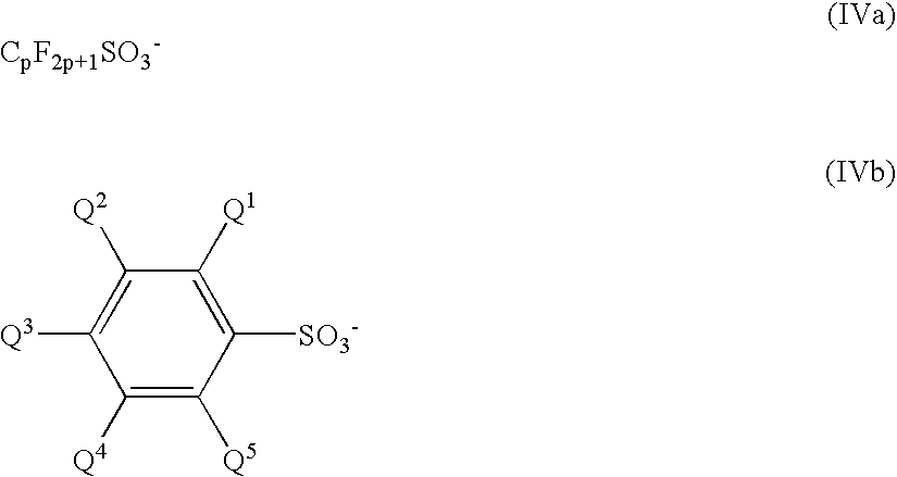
[CpF2p+1SO3-].C1([Q4])=C([Q5])C([SO3-])=C([Q1])C([Q2])=C1[Q3]
